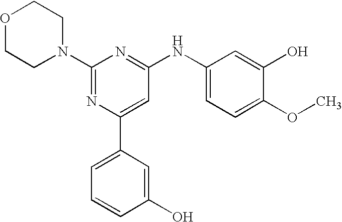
C1(N2CCOCC2)=NC(C2=CC=CC(O)=C2)=CC(NC2=CC=C(OC)C(O)=C2)=N1
